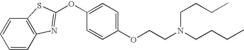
C1=CC=CC2=C1SC(OC1=CC=C(OCCN(CCCC)CCCC)C=C1)=N2
